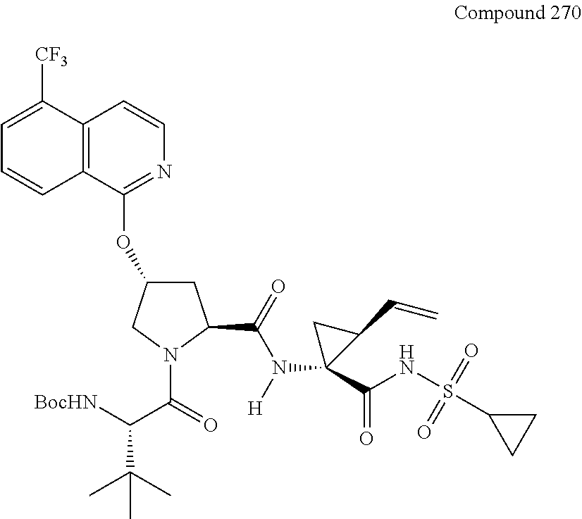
[BocHN]C(C(=O)N1C(C(=O)N([H])C2(C(NS(C3CC3)(=O)=O)=O)C(C=C)C2)CC(OC2=NC=CC3=C2C=CC=C3[CF3])C1)C(C)(C)C
